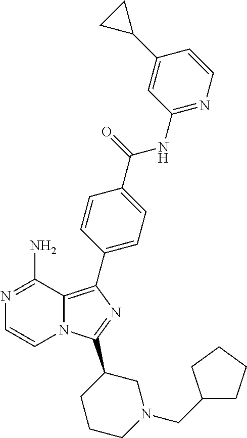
N1=C(N)C2=C(C3=CC=C(C(=O)NC4=NC=CC(C5CC5)=C4)C=C3)N=C(C3CCCN(CC4CCCC4)C3)N2C=C1
